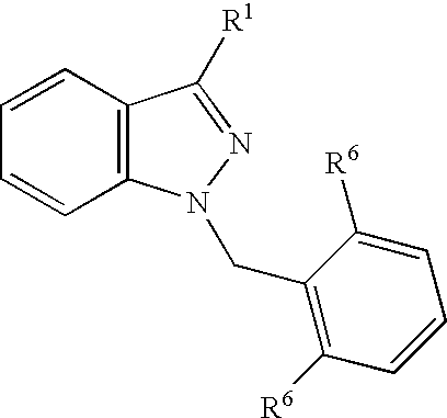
C12=C(C=CC=C1)C([R1])=NN2CC1=C([R6])C=CC=C1[R6]
